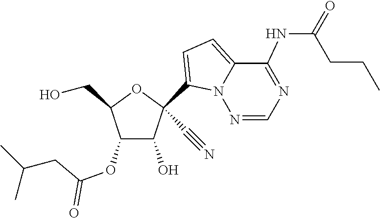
OCC1OC(C#N)(C2=CC=C3C(NC(=O)CCC)=NC=NN32)C(O)C1OC(CC(C)C)=O
